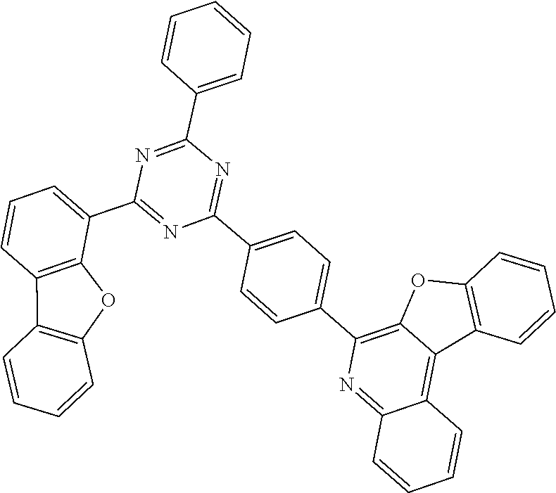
C1=CC(C2=NC(C3=CC=CC4=C3OC3=C4C=CC=C3)=NC(C3=CC=C(C4=C5OC6=C(C5=C5C(=N4)C=CC=C5)C=CC=C6)C=C3)=N2)=CC=C1
